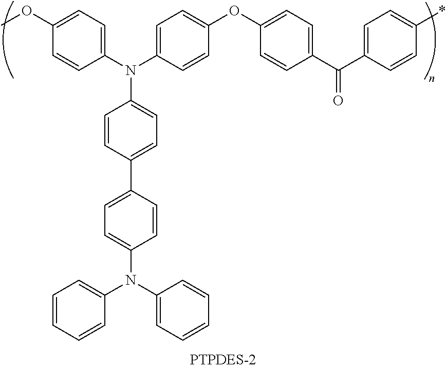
C1=CC(C2=CC=C(N(C3=CC=CC=C3)C3=CC=CC=C3)C=C2)=CC=C1N(C1=CC=C(OC)C=C1)C1=CC=C(OC2=CC=C(C(C3=CC=C(*)C=C3)=O)C=C2)C=C1
